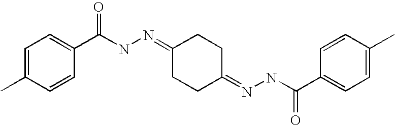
C1=C(C)C=CC(C(NN=C2CCC(=NNC(C3=CC=C(C)C=C3)=O)CC2)=O)=C1
